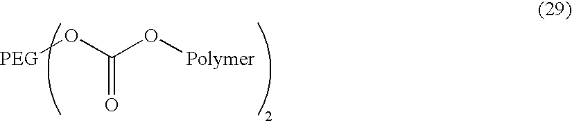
[PEG]OC(O[Polymer])=O
